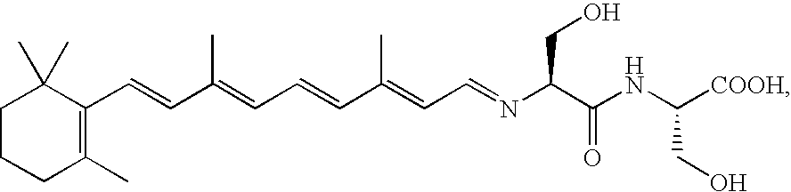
C1CCC(C)=C(C=CC(=CC=CC(=CC=NC(C(NC([COOH])CO)=O)CO)C)C)C1(C)C
